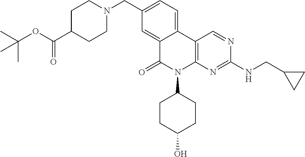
C1(CN2CCC(C(OC(C)(C)C)=O)CC2)=CC=C2C(=C1)C(=O)N(C1CCC(O)CC1)C1=C2C=NC(NCC2CC2)=N1
